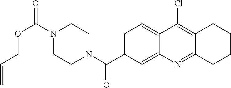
N1(C(OCC=C)=O)CCN(C(=O)C2=CC=C3C(=C2)N=C2C(=C3Cl)CCCC2)CC1
